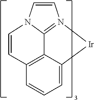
C1=C2C3=C(C=C1)C=CN1C3=N(C=C1)[Ir]2
